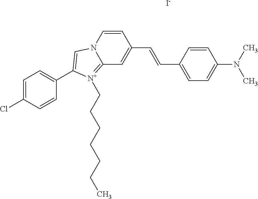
C(=CC1=CC=C(N(C)C)C=C1)C1=CC2=[N+](CCCCCCC)C(C3=CC=C(Cl)C=C3)=CN2C=C1.[I-]
